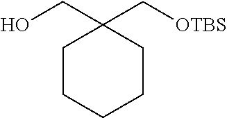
C1CCCCC1(CO)C[OTBS]
